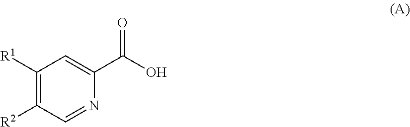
C1([R1])=C([R2])C=NC(C(O)=O)=C1
